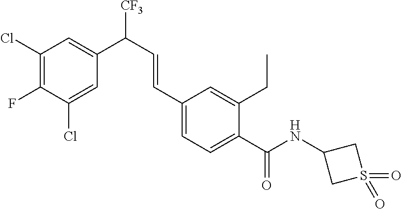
C1(Cl)=C(F)C(Cl)=CC(C(C=CC2=CC=C(C(NC3CS(=O)(=O)C3)=O)C(CC)=C2)[CF3])=C1
